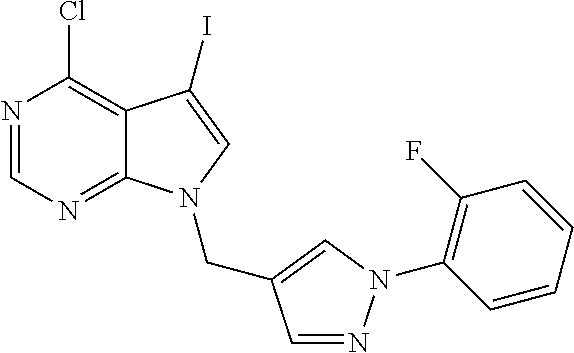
C12=C(Cl)N=CN=C1N(CC1=CN(C3=C(F)C=CC=C3)N=C1)C=C2I
